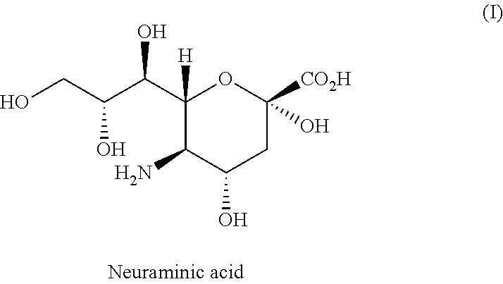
OCC(O)C(C1([H])C(N)C(O)CC([CO2H])(O)O1)O
